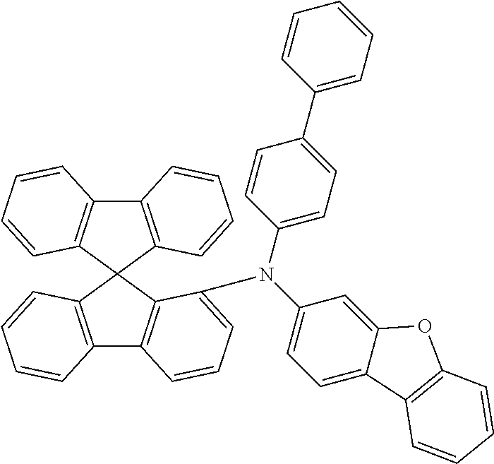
C1(C2=CC=C(N(C3=CC=C4C(=C3)OC3=C4C=CC=C3)C3=CC=CC4=C3C3(C5=C4C=CC=C5)C4=C(C5=C3C=CC=C5)C=CC=C4)C=C2)=CC=CC=C1
